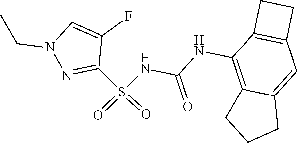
C(NC1=C2C(=CC3=C1CC3)CCC2)(=O)NS(C1=NN(CC)C=C1F)(=O)=O
